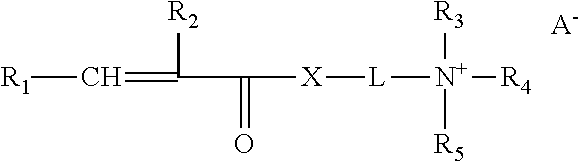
[R1]C=C([R2])C(=O)[X][L][N+]([R5])([R3])[R4].[A-]
